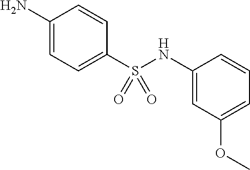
NC1=CC=C(S(NC2=CC(OC)=CC=C2)(=O)=O)C=C1
